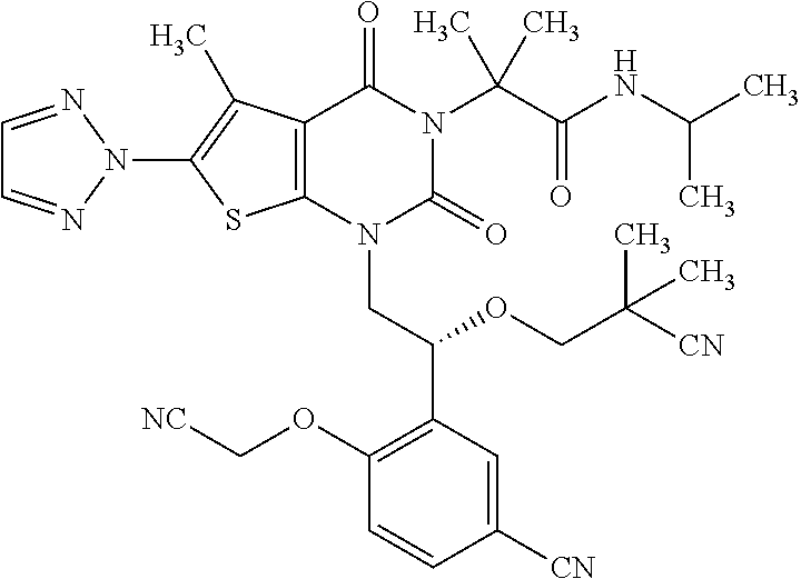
C1=NN(C2=C(C)C3=C(S2)N(CC(C2=C(OC[NC])C=CC([CN])=C2)OCC(C)([CN])C)C(=O)N(C(C(=O)NC(C)C)(C)C)C3=O)N=C1
